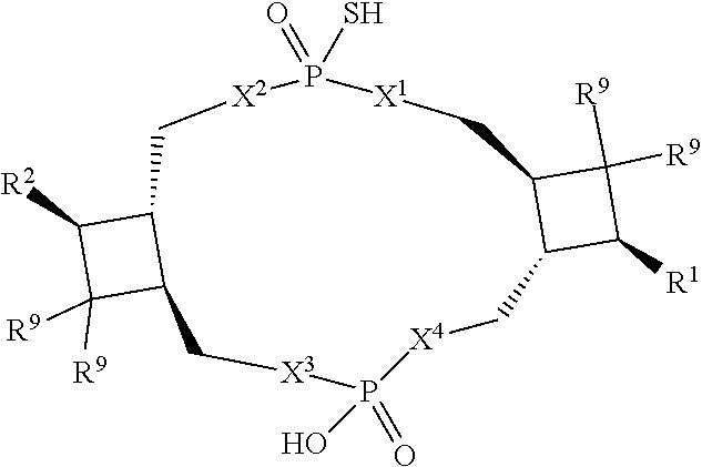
C1[X2]P(=O)(S)[X1]CC2C(C([R1])C2([R9])[R9])C[X4]P(=O)(O)[X3]CC2C1C([R2])C2([R9])[R9]
